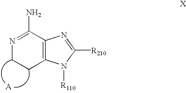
N1=C(N)C2=C(CC1)N([R110])C([R210])=N2.[A]
